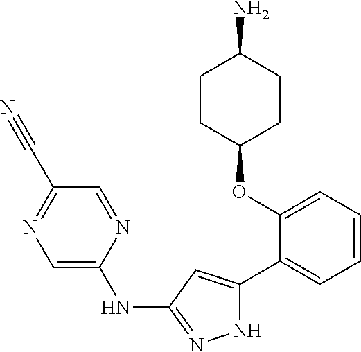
C1(OC2=CC=CC=C2C2=CC(NC3=CN=C(C#N)C=N3)=NN2)CCC(N)CC1
